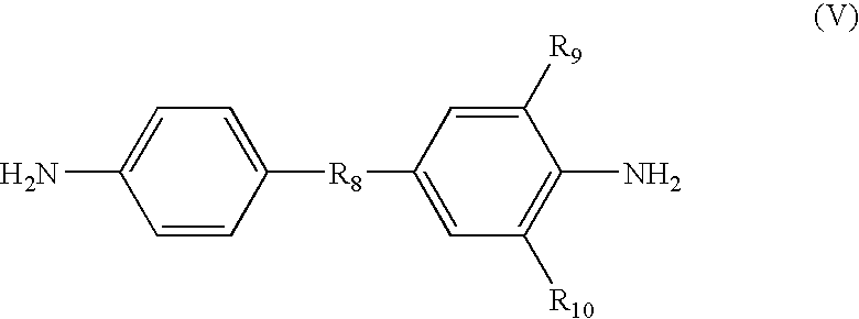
C1=CC([R8]C2=CC([R10])=C(N)C([R9])=C2)=CC=C1N
